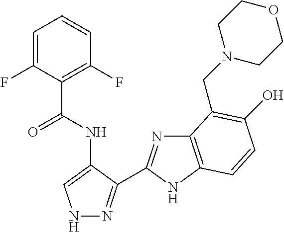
N1N=C(C2=NC3=C(N2)C=CC(O)=C3CN2CCOCC2)C(NC(C2=C(F)C=CC=C2F)=O)=C1
